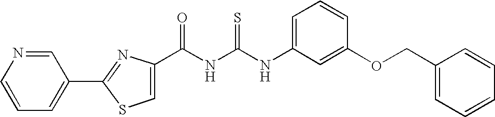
C(NC(NC1=CC=CC(OCC2=CC=CC=C2)=C1)=S)(=O)C1=CSC(C2=CC=CN=C2)=N1
